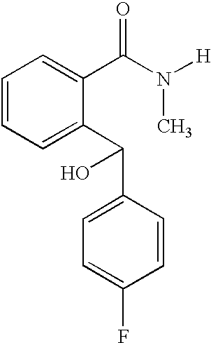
C1=CC=C(C(C2=CC=C(F)C=C2)O)C(C(N([H])C)=O)=C1
